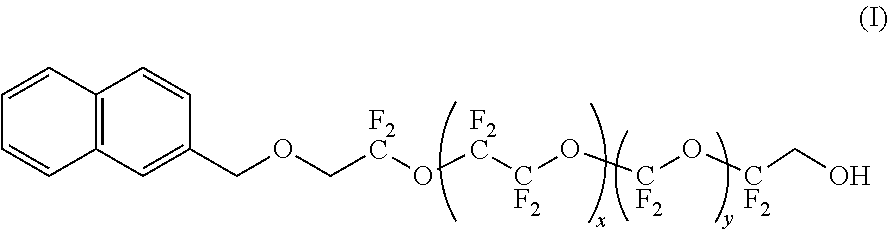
C12=C(C=C(COC[F2C]O[F2C][CF2]O[CF2]O[CF2]CO)C=C1)C=CC=C2
